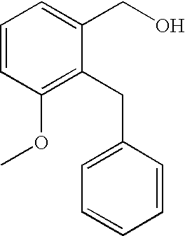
C1(OC)=C(CC2=CC=CC=C2)C(CO)=CC=C1
